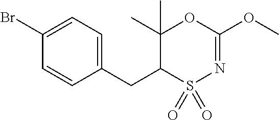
C1(CC2S(=O)(=O)N=C(OC)OC2(C)C)=CC=C(Br)C=C1
